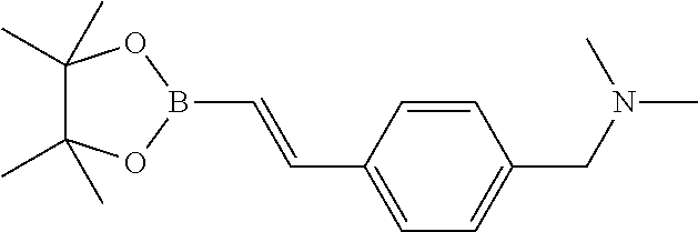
C(B1OC(C)(C)C(C)(C)O1)=CC1=CC=C(CN(C)C)C=C1
